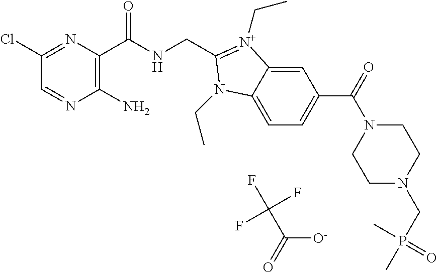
C1(Cl)=NC(C(NCC2=[N+](CC)C3=CC(C(N4CCN(CP(C)(C)=O)CC4)=O)=CC=C3N2CC)=O)=C(N)N=C1.C(C([O-])=O)(F)(F)F
